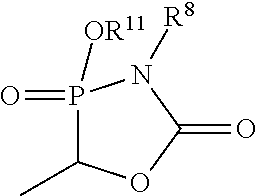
P1(=O)([OR11])C(C)OC(=O)N1[R8]
